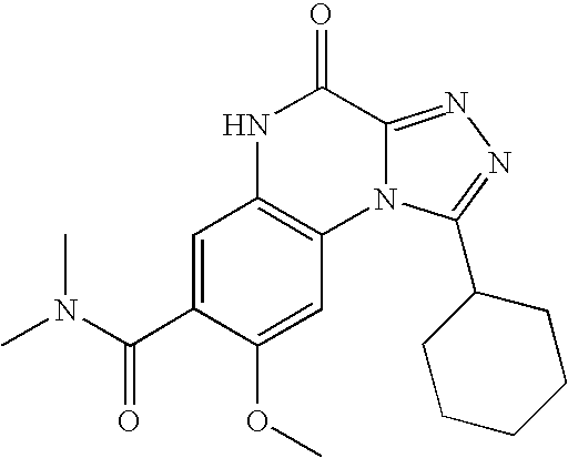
C1=C(C(N(C)C)=O)C(OC)=CC2=C1NC(=O)C1=NN=C(C3CCCCC3)N21
